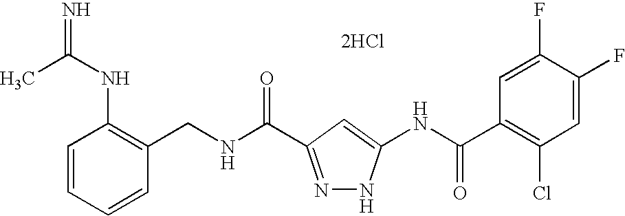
C(NC(=O)C1=NNC(NC(C2=C(Cl)C=C(F)C(F)=C2)=O)=C1)C1=C(NC(=N)C)C=CC=C1.[2HCl]
